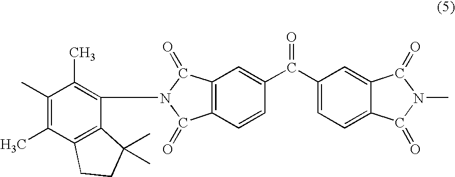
C12=C(C=CC(C(=O)C3=CC=C4C(=C3)C(=O)N(C)C4=O)=C1)C(=O)N(C1=C(C)C(C)=C(C)C3=C1C(C)(C)CC3)C2=O
